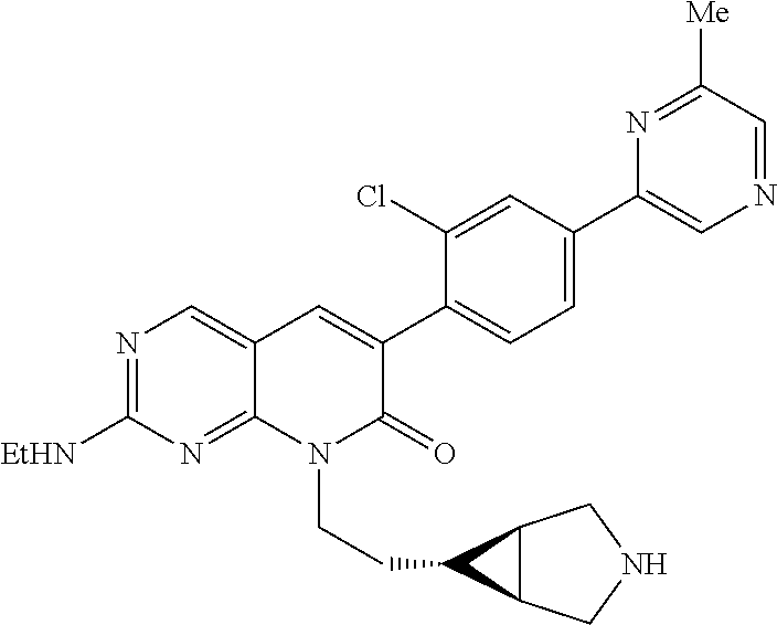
N1=C([EtHN])N=C2C(=C1)C=C(C1=CC=C(C3=CN=CC([Me])=N3)C=C1Cl)C(=O)N2CCC1C2C1CNC2
